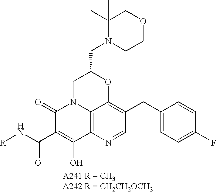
C12=C3N=CC(CC4=CC=C(F)C=C4)=C1OC(CN1CCOCC1(C)C)CN2C(=O)C(C(=O)N[R])=C3O
